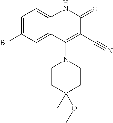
C1=C(Br)C=C2C(=C1)NC(=O)C(C#N)=C2N1CCC(C)(OC)CC1
